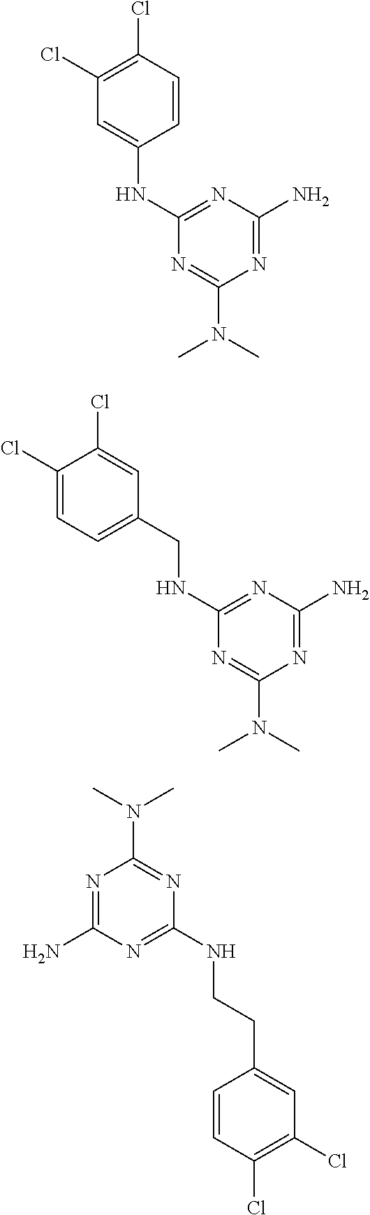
N1=C(N)N=C(NC2=CC(Cl)=C(Cl)C=C2)N=C1N(C)C.N1=C(N)N=C(NCC2=CC=C(Cl)C(Cl)=C2)N=C1N(C)C.N1=C(N)N=C(NCCC2=CC(Cl)=C(Cl)C=C2)N=C1N(C)C
